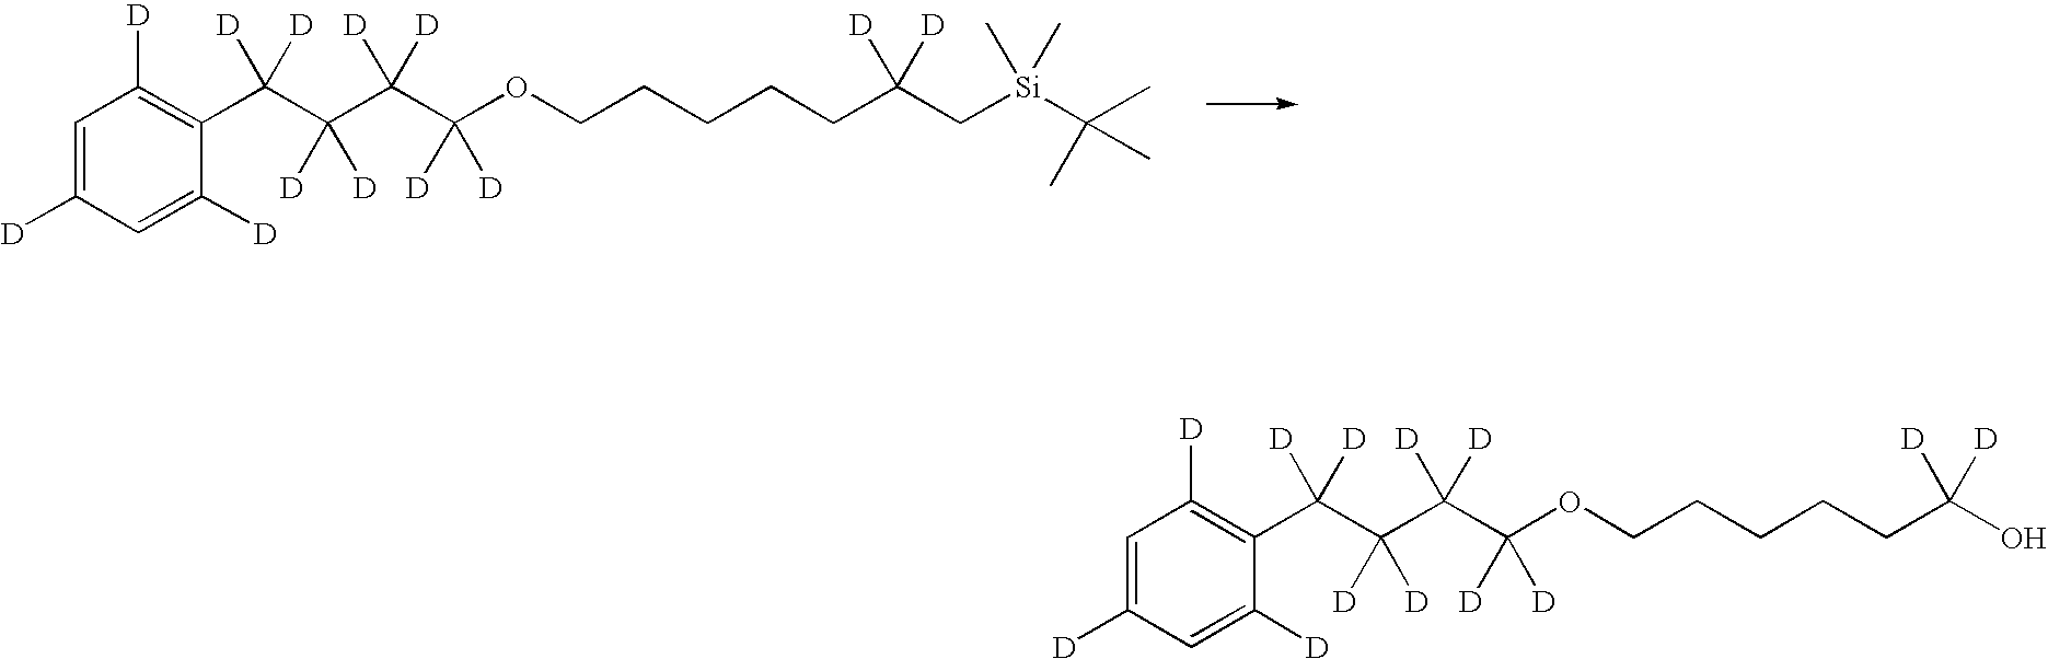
C1=C([D])C=C([D])C(C(C(C(C(OCCCCCC([D])([D])C[Si](C(C)(C)C)(C)C)([D])[D])([D])[D])([D])[D])([D])[D])=C1[D].C1=C([D])C=C([D])C(C(C(C(C(OCCCCCC(O)([D])[D])([D])[D])([D])[D])([D])[D])([D])[D])=C1[D]
